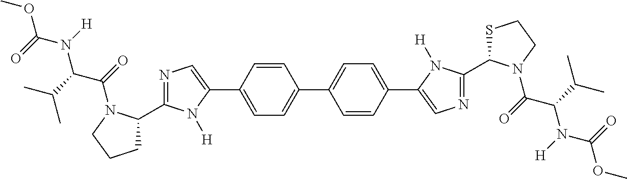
C1(C2=CC=C(C3=CN=C(C4CCCN4C(C(N(C(OC)=O)[H])C(C)C)=O)N3[H])C=C2)=CC=C(C2=CN=C(C3SCCN3C(C(N(C(OC)=O)[H])C(C)C)=O)N2[H])C=C1
